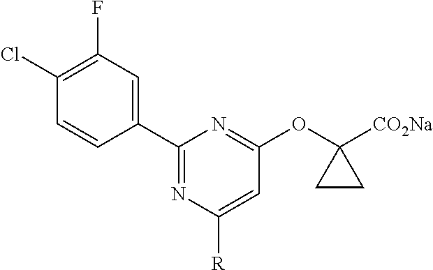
C1(C2=CC(F)=C(Cl)C=C2)=NC([R])=CC(OC2([CO2Na])CC2)=N1
